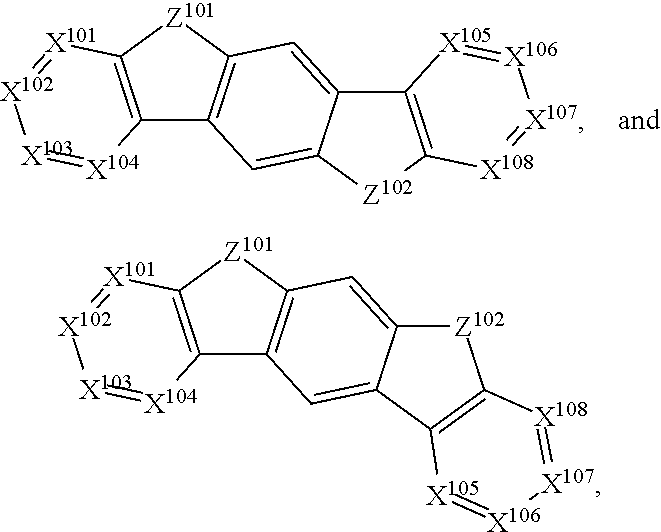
C12=C([Z101]C3=C1C=C1C(=C3)[Z102]C3=C1[X105]=[X106][X107]=[X108]3)[X101]=[X102][X103]=[X104]2.C12=C([Z101]C3=C1C=C1C(=C3)C3=C([Z102]1)[X108]=[X107][X106]=[X105]3)[X101]=[X102][X103]=[X104]2
